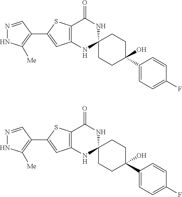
N1=CC(C2=CC3=C(S2)C(=O)NC2(N3)CCC(C3=CC=C(F)C=C3)(O)CC2)=C([Me])N1.N1=CC(C2=CC3=C(S2)C(=O)NC2(N3)CCC(C3=CC=C(F)C=C3)(O)CC2)=C([Me])N1
